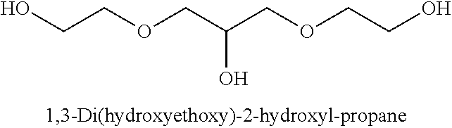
OCCOCC(COCCO)O
